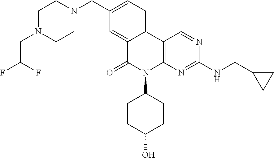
C12=CC(CN3CCN(CC(F)F)CC3)=CC=C1C1=C(N(C3CCC(O)CC3)C2=O)N=C(NCC2CC2)N=C1
